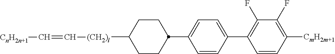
C1(F)=C(C2=CC=C(C3CCC([(CH2)l]C=C[CnH2n+1])CC3)C=C2)C=CC([CmH2m+1])=C1F
